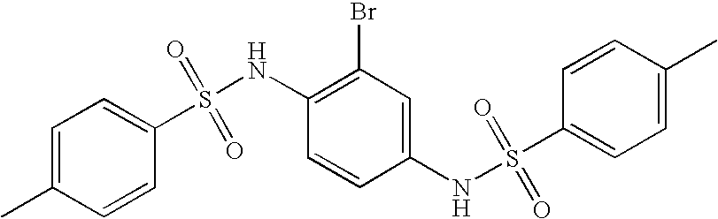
C1=C(C)C=CC(S(NC2=C(Br)C=C(NS(=O)(=O)C3=CC=C(C)C=C3)C=C2)(=O)=O)=C1
